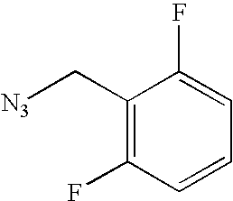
C1=CC=C(F)C(C[N3])=C1F
